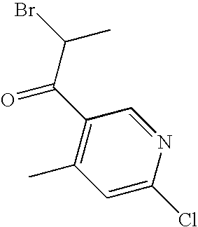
C1=C(Cl)N=CC(C(=O)C(Br)C)=C1C
